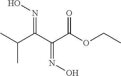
C(C(C(C(OCC)=O)=NO)=NO)(C)C
